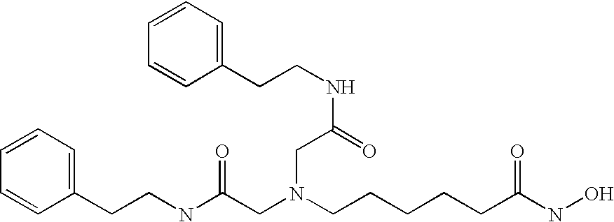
N(C(CN(CCCCCC(NO)=O)CC(=O)NCCC1=CC=CC=C1)=O)CCC1=CC=CC=C1
